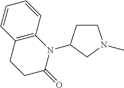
C1C(N2C3=C(CCC2=O)C=CC=C3)CN(C)C1
